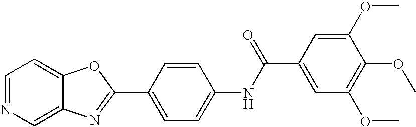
C12=CN=CC=C1OC(C1=CC=C(NC(C3=CC(OC)=C(OC)C(OC)=C3)=O)C=C1)=N2
